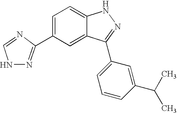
C1(C2=CC=C3C(=C2)C(C2=CC=CC(C(C)C)=C2)=NN3)=NNC=N1
